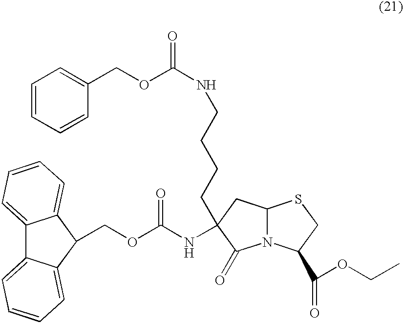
C12=CC=CC=C1C(COC(NC1(CCCCNC(OCC3=CC=CC=C3)=O)CC3N(C1=O)C(C(=O)OCC)CS3)=O)C1=CC=CC=C21
